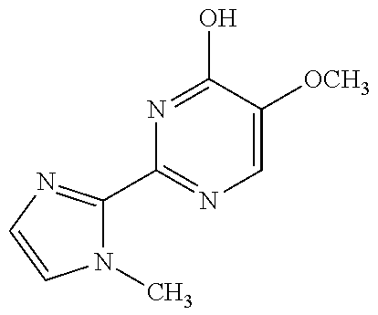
N1(C)C(C2=NC=C([OCH3])C(O)=N2)=NC=C1
